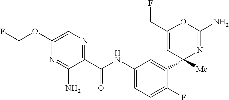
C1(C(NC2=CC=C(F)C(C3([Me])N=C(N)OC(CF)=C3)=C2)=O)=NC=C(OCF)N=C1N
